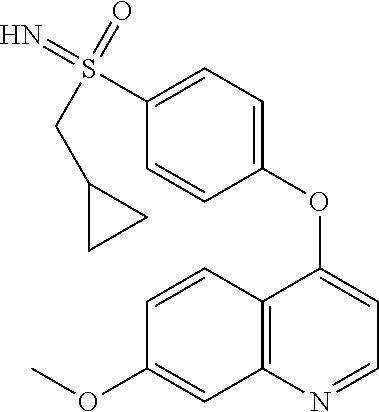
C12=C(N=CC=C1OC1=CC=C(S(=N)(=O)CC3CC3)C=C1)C=C(OC)C=C2
